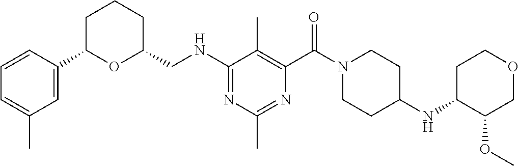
C1=C(C2OC(CNC3=NC(C)=NC(C(N4CCC(NC5C(OC)COCC5)CC4)=O)=C3C)CCC2)C=CC=C1C
